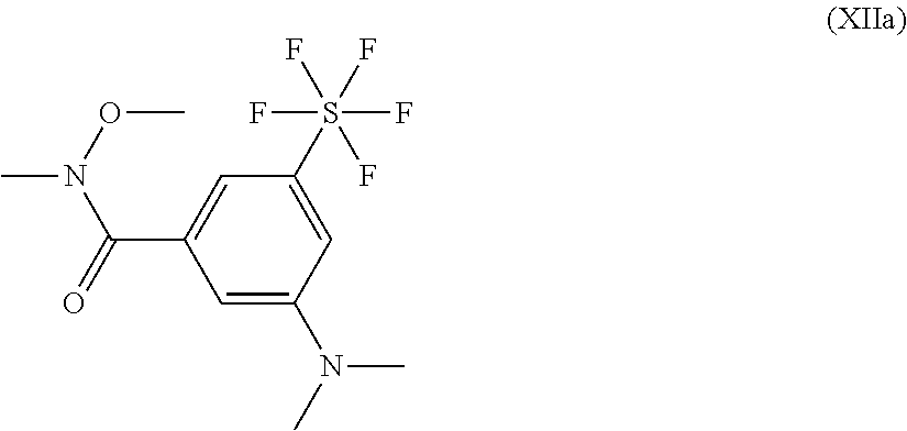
C1(N(C)C)=CC(C(=O)N(OC)C)=CC(S(F)(F)(F)(F)F)=C1
